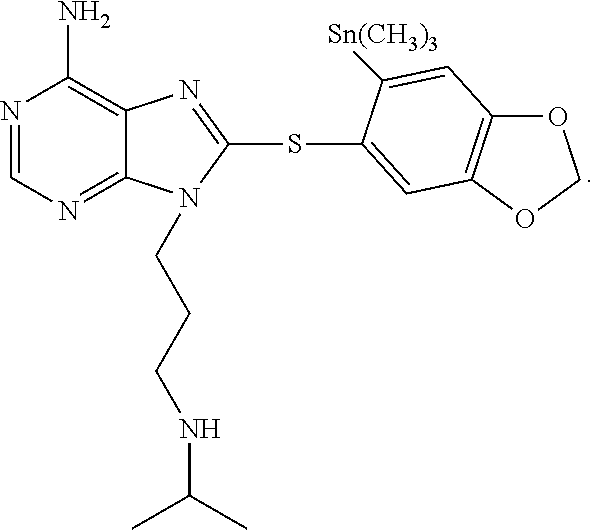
N1=CN=C2C(=C1N)N=C(SC1=CC3=C(OCO3)C=C1[Sn(CH3)3])N2CCCNC(C)C
